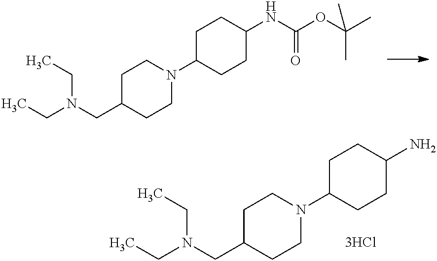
C1C(CN(CC)CC)CCN(C2CCC(N)CC2)C1.CC(OC(NC1CCC(N2CCC(CN(CC)CC)CC2)CC1)=O)(C)C
